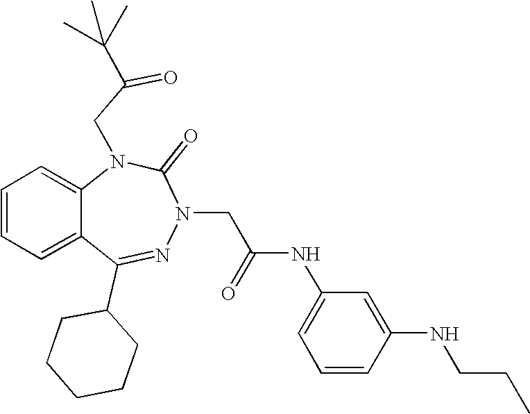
C1=CC=C2C(=C1)N(CC(=O)C(C)(C)C)C(=O)N(CC(NC1=CC=CC(NCCC)=C1)=O)N=C2C1CCCCC1
